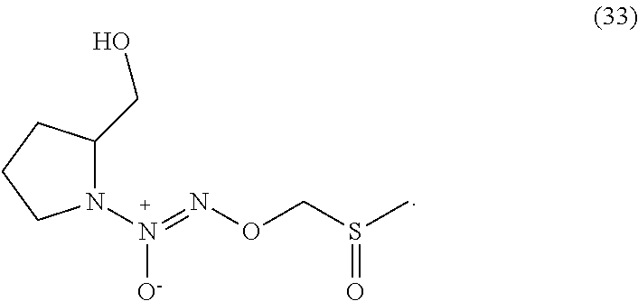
N1(N(=NOCS(C)=O)[O-])C(CO)CCC1
